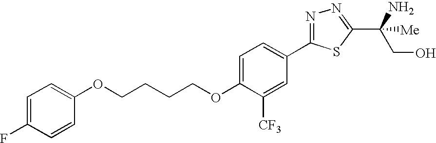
C1=C(F)C=CC(OCCCCOC2=CC=C(C3=NN=C(C(N)([Me])CO)S3)C=C2[CF3])=C1
